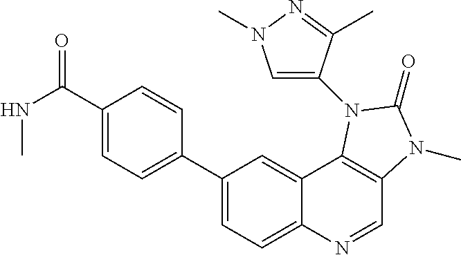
C1(C2=CC=C(C(=O)NC)C=C2)=CC=C2C(=C1)C1=C(C=N2)N(C)C(=O)N1C1=CN(C)N=C1C
